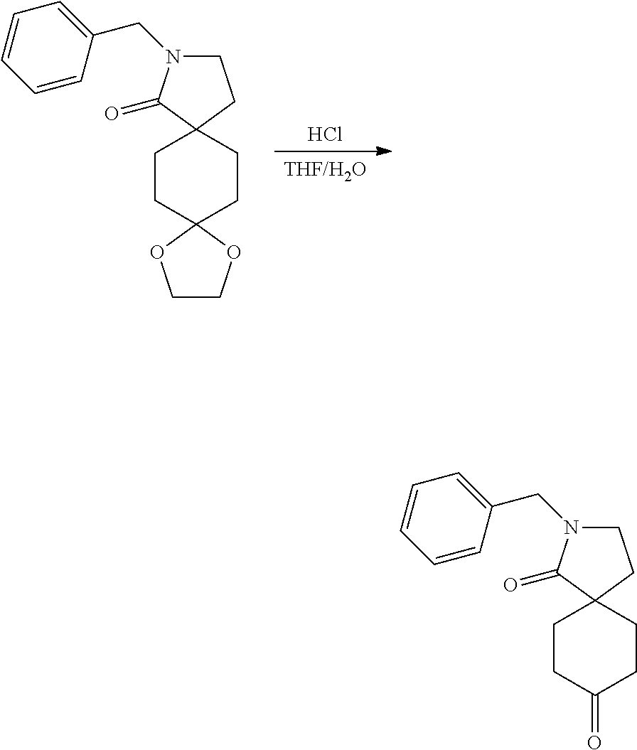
[THF/H2O].Cl.C1CC2(CCC13CCN(CC1=CC=CC=C1)C3=O)OCCO2.C1CC(=O)CCC12CCN(CC1=CC=CC=C1)C2=O
